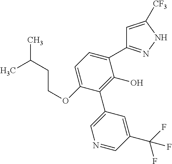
C1(OCCC(C)C)=CC=C(C2=NNC([CF3])=C2)C(O)=C1C1=CN=CC(C(F)(F)F)=C1
